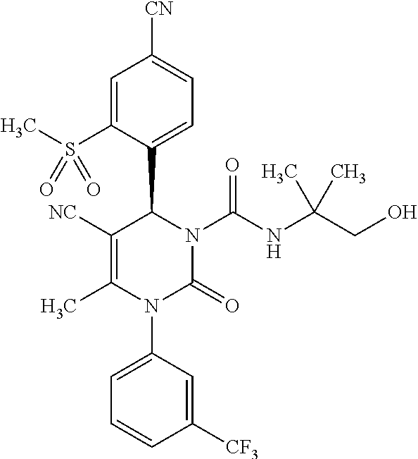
C1=C(S(C)(=O)=O)C(C2N(C(NC(CO)(C)C)=O)C(=O)N(C3=CC=CC([CF3])=C3)C(C)=C2[NC])=CC=C1[CN]
